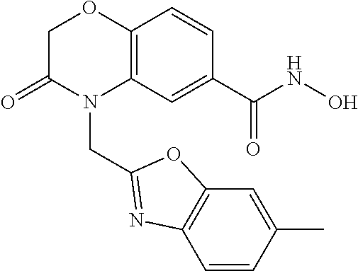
C1C(=O)N(CC2=NC3=C(O2)C=C(C)C=C3)C2=C(O1)C=CC(C(NO)=O)=C2
